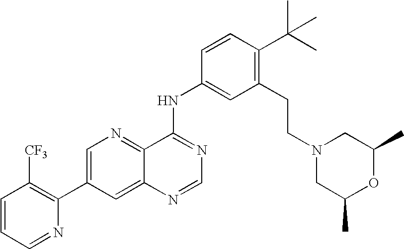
C1=CC=NC(C2=CN=C3C(=C2)N=CN=C3NC2=CC(CCN3CC(C)OC(C)C3)=C(C(C)(C)C)C=C2)=C1[CF3]
